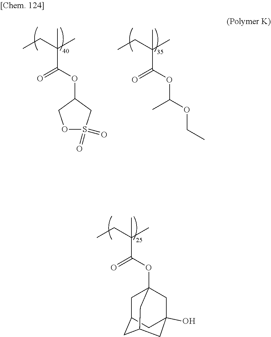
C(C(CC)(C)C)(=O)OC1COS(=O)(=O)C1.C(C(CC)(C)C)(=O)OC(OCC)C.C(C(CC)(C)C)(=O)OC12CC3CC(O)(C1)CC(C3)C2
